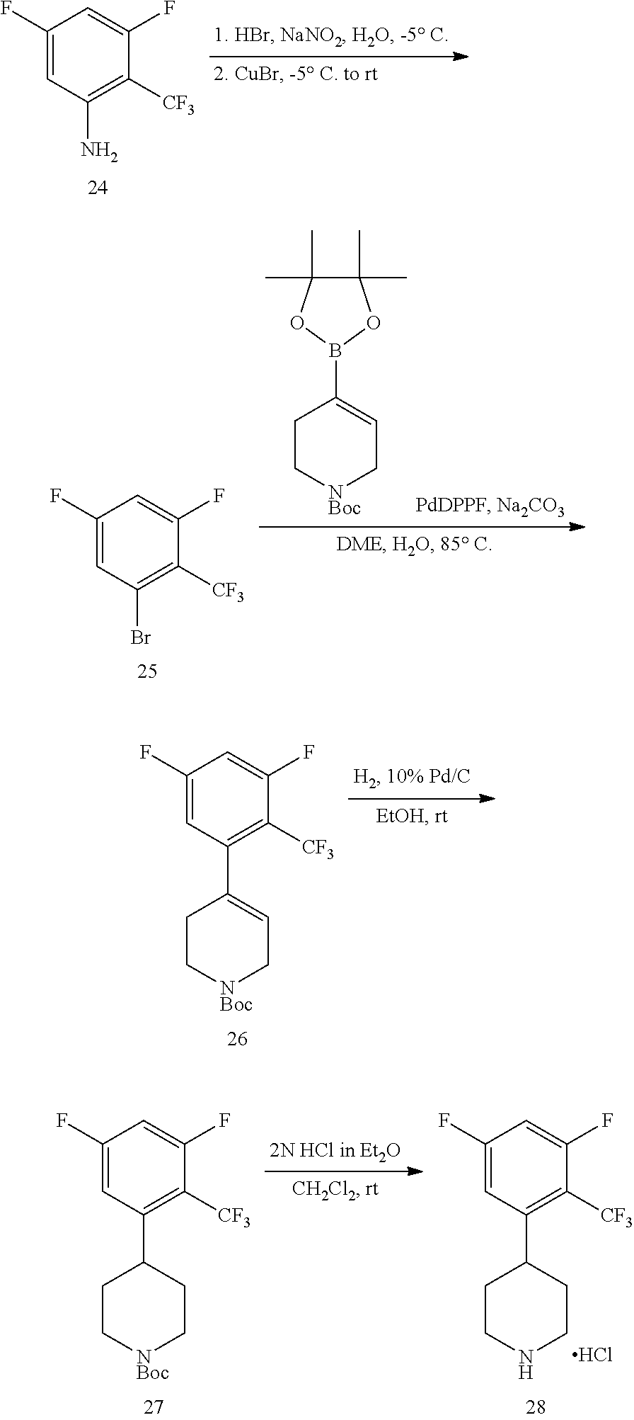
C1(F)=CC(N)=C([CF3])C(F)=C1.C1(F)=CC(Br)=C([CF3])C(F)=C1.C1(C)(C)C(C)(C)OB(C2=CC[NBoc]CC2)O1.C1(F)=CC(C2=CC[NBoc]CC2)=C([CF3])C(F)=C1.C1(F)=CC(C2CC[NBoc]CC2)=C([CF3])C(F)=C1.C1(F)=CC(C2CCNCC2)=C([CF3])C(F)=C1.Cl
